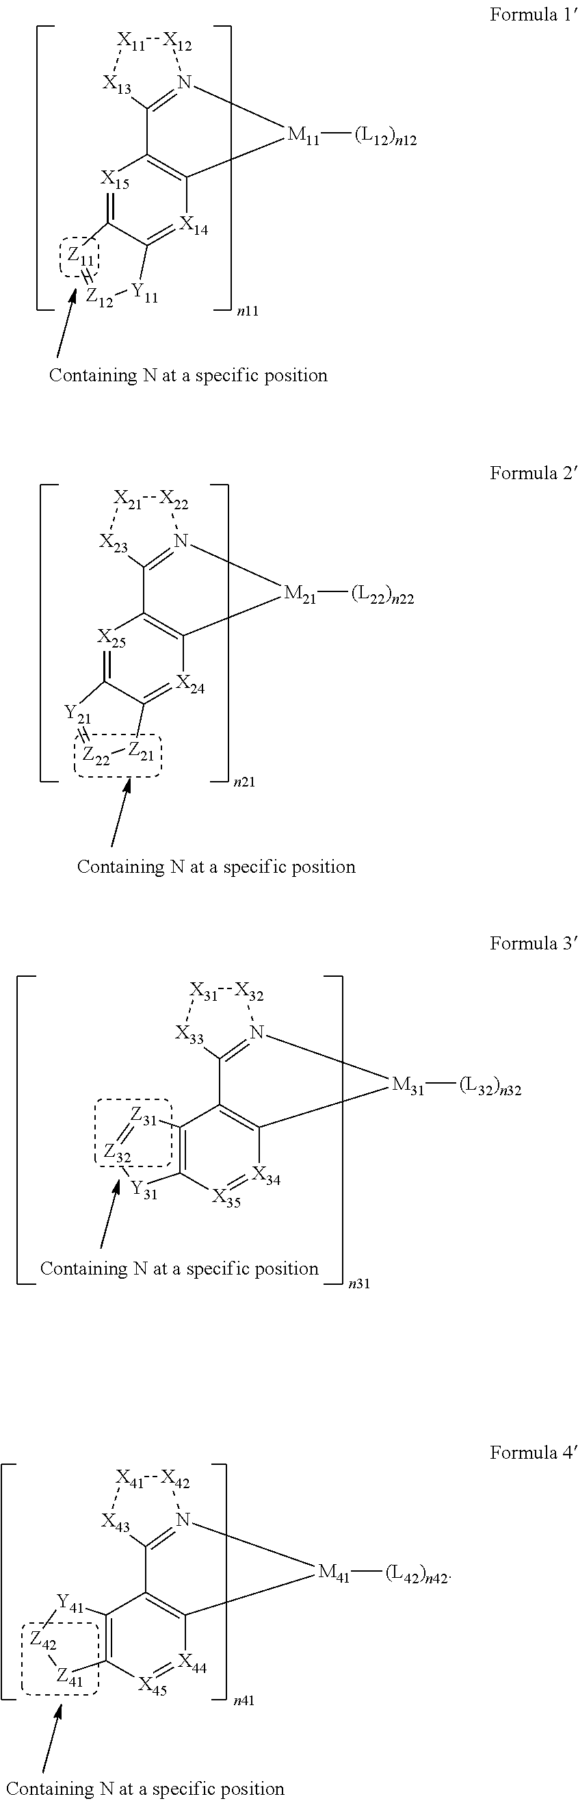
[X12]1[X11][X13]C2=N1[M11]([(L12)n12])C1=C2[X15]=C2C(=[X14]1)[Y11][Z12]=[Z11]2.[X22]1[X21][X23]C2=N1[M21]([(L22)n22])C1=C2[X25]=C2C(=[X24]1)[Z21][Z22]=[Y21]2.[X32]1[X31][X33]C2=N1[M31]([(L32)n32])C1=C2C2=C([X35]=[X34]1)[Y31][Z32]=[Z31]2.[X42]1[X41][X43]C2=N1[M41]([(L42)n42])C1=C2C2=C([X45]=[X44]1)[Z41][Z42][Y41]2
